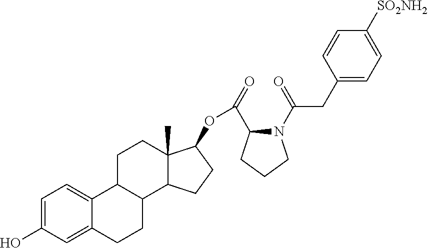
C1=C(O)C=C2C(=C1)C1C(CC2)C2C(C)(CC1)C(OC(C1N(C(CC3=CC=C([SO2NH2])C=C3)=O)CCC1)=O)CC2
